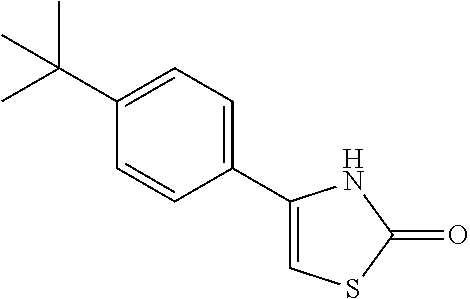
C1(C2=CC=C(C(C)(C)C)C=C2)=CSC(=O)N1
